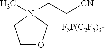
C1OC[N+](C)(CC[CN])C1
